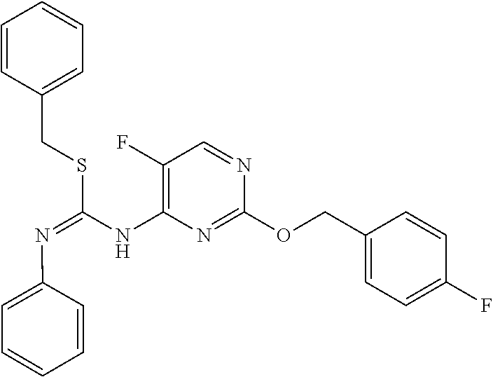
C1(OCC2=CC=C(F)C=C2)=NC(NC(=NC2=CC=CC=C2)SCC2=CC=CC=C2)=C(F)C=N1
